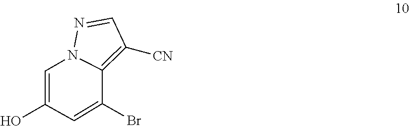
C1(O)=CN2C(=C([CN])C=N2)C(Br)=C1
